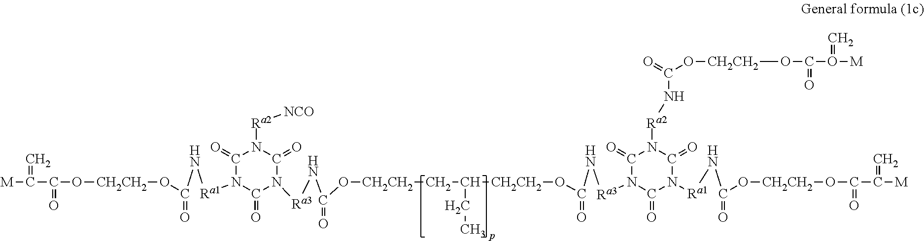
C1(=O)N([Ra1]NC(O[CH2CH2]OC(=O)C([M])=C)=O)C(=O)N([Ra3]NC(O[CH2CH2]CC([CH2CH2]OC(N[Ra3]N2C(=O)N([Ra1]NC(O[CH2CH2]OC(=O)C([M])=C)=O)C(=O)N([Ra2]NC(O[CH2CH2]OC(O([M])=C)=O)=O)C2=O)=O)CC)=O)C(=O)N1[Ra2][NCO]
